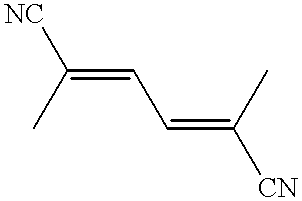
C(=CC=C(C)[CN])(C)[NC]
